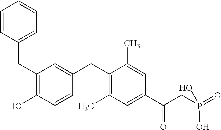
C1=CC(CC2=C(O)C=CC(CC3=C(C)C=C(C(CP(=O)(O)O)=O)C=C3C)=C2)=CC=C1
